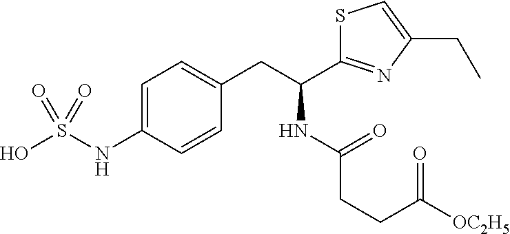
C1=C(NS(O)(=O)=O)C=CC(CC(C2=NC(CC)=CS2)NC(CCC([OC2H5])=O)=O)=C1
